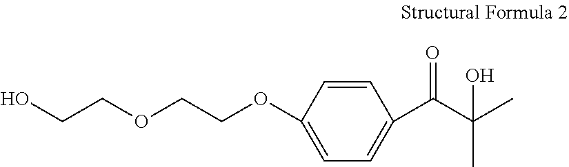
OCCOCCOC1=CC=C(C(C(C)(C)O)=O)C=C1
